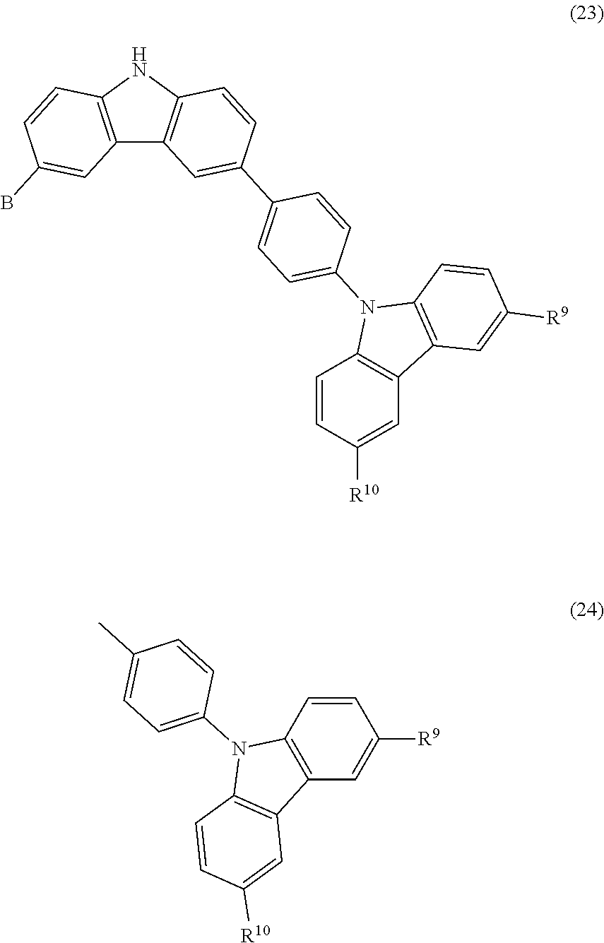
C12=C(NC3=C1C=C(C1=CC=C(N4C5=C(C=C([R10])C=C5)C5=C4C=CC([R9])=C5)C=C1)C=C3)C=CC(B)=C2.CC1=CC=C(N2C3=C(C=C([R10])C=C3)C3=C2C=CC([R9])=C3)C=C1
